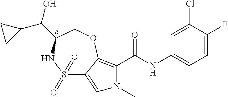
S1(=O)(=O)C2=CN(C)C(C(NC3=CC=C(F)C(Cl)=C3)=O)=C2OCC(C(C2CC2)O)N1.[R]
